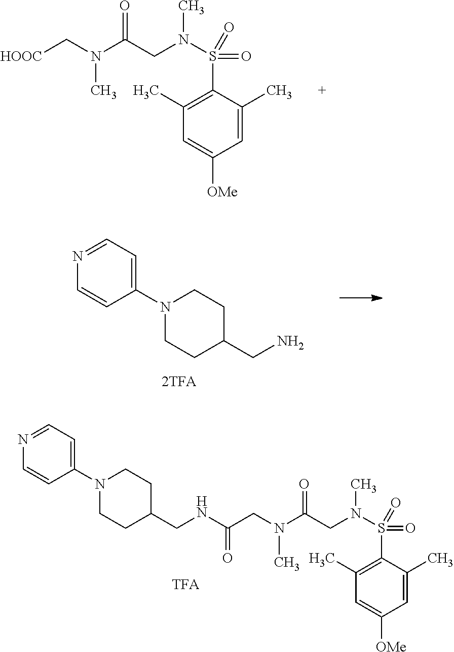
C1(C)=C(S(N(CC(N(C[HOOC])C)=O)C)(=O)=O)C(C)=CC([OMe])=C1.NCC1CCN(C2=CC=NC=C2)CC1.[2TFA].C1(C)=C(S(N(CC(N(CC(NCC2CCN(C3=CC=NC=C3)CC2)=O)C)=O)C)(=O)=O)C(C)=CC([OMe])=C1.[TFA]
